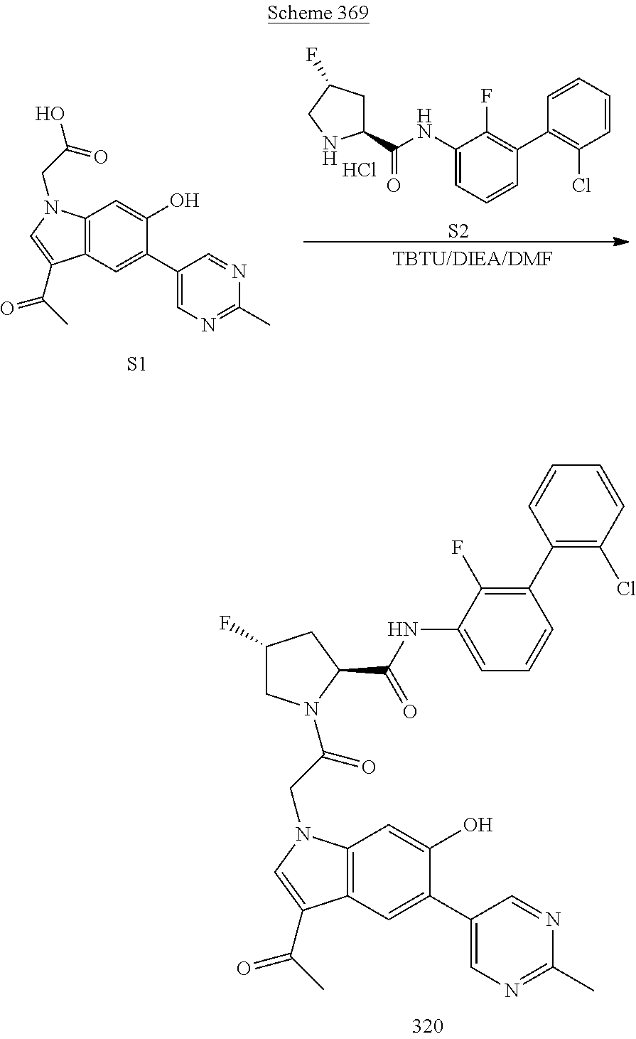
C1(F)CN(C(CN2C3=C(C=C(C4=CN=C(C)N=C4)C(O)=C3)C(C(C)=O)=C2)=O)C(C(=O)NC2=CC=CC(C3=C(Cl)C=CC=C3)=C2F)C1.C1=CC(C2=C(F)C(NC(C3CC(F)CN3)=O)=CC=C2)=C(Cl)C=C1.[S2].C12=C(C=C(C3=CN=C(C)N=C3)C(O)=C1)C(C(=O)C)=CN2CC(=O)O.[S1].Cl
